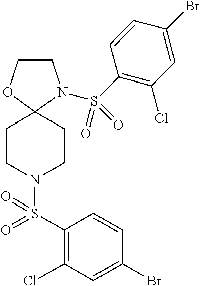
C1COC2(N1S(C1=C(Cl)C=C(Br)C=C1)(=O)=O)CCN(S(C1=C(Cl)C=C(Br)C=C1)(=O)=O)CC2
